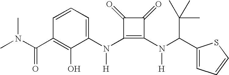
C(C1=C(O)C(N(C2=C(N([H])C(C3=CC=CS3)C(C)(C)C)C(=O)C2=O)[H])=CC=C1)(=O)N(C)C
